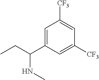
C1([CF3])=CC(C(NC)CC)=CC([CF3])=C1
